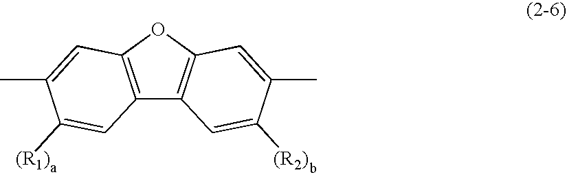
C12=C(OC3=C1C=C([(R2)])C(C)=C3)C=C(C)C([(R1)])=C2
